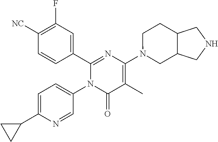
C1(C2=CC(F)=C([CN])C=C2)=NC(N2CC3C(CC2)CNC3)=C(C)C(=O)N1C1=CC=C(C2CC2)N=C1
